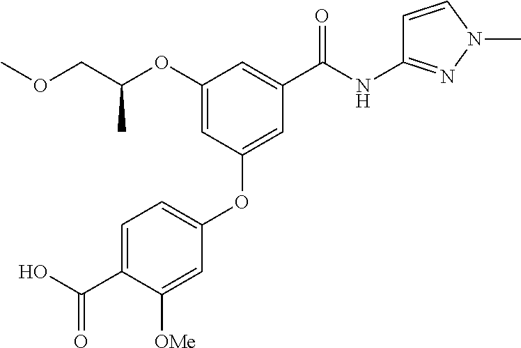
C1([OMe])=CC(OC2=CC(C(NC3=NN(C)C=C3)=O)=CC(OC(COC)C)=C2)=CC=C1C(O)=O
